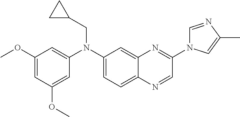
C1(OC)=CC(OC)=CC(N(C2=CC=C3C(=C2)N=C(N2C=NC(C)=C2)C=N3)CC2CC2)=C1
